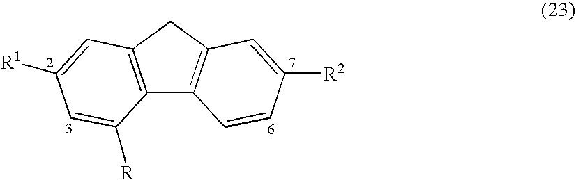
C12=C(CC3=C1C=CC([R2])=C3)C=C([R1])C=C2[R]
